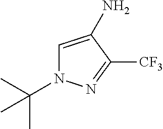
C1=C(N)C([CF3])=NN1C(C)(C)C
